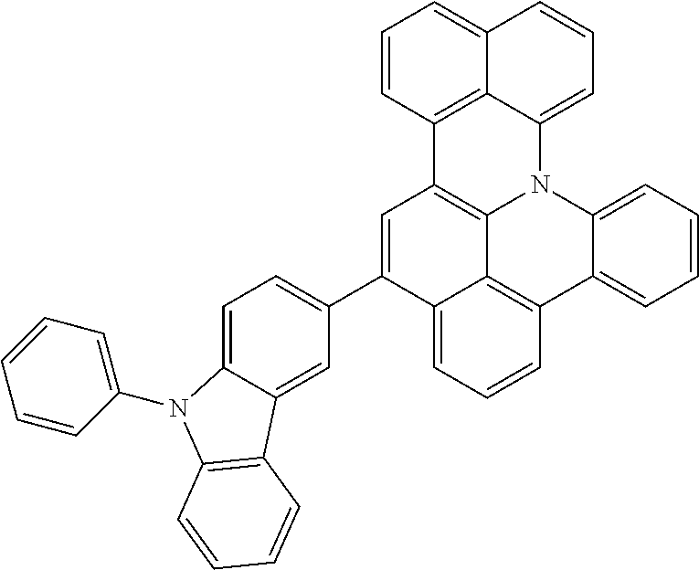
C1=C(C2=CC=C3C(=C2)C2=C(N3C3=CC=CC=C3)C=CC=C2)C2=CC=CC3=C2C2=C1C1=C4C(=CC=CC4=CC=C1)N2C1=CC=CC=C13
